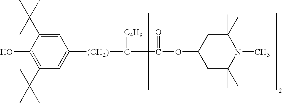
C1(O)=C(C(C)(C)C)C=C([(CH2)]C(C(OC2CC(C)(C)N(C)C(C)(C)C2)=O)[C4H9])C=C1C(C)(C)C
